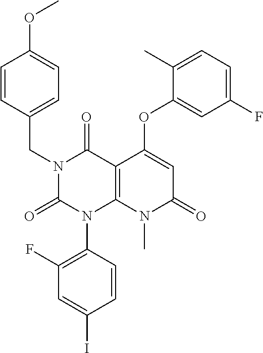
C1(F)=C(N2C3=C(C(=O)N(CC4=CC=C(OC)C=C4)C2=O)C(OC2=CC(F)=CC=C2C)=CC(=O)N3C)C=CC(I)=C1
